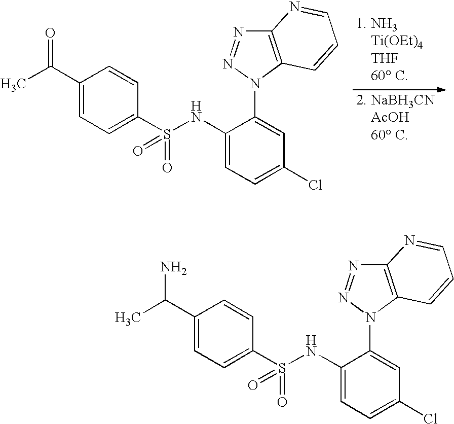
CC(C1=CC=C(S(NC2=CC=C(Cl)C=C2N2C3=C(N=N2)N=CC=C3)(=O)=O)C=C1)=O.CC(C1=CC=C(S(NC2=CC=C(Cl)C=C2N2C3=C(N=N2)N=CC=C3)(=O)=O)C=C1)N
